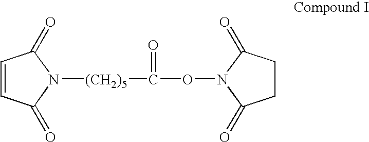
C1=CC(=O)N([(CH2)5]C(=O)ON2C(=O)CCC2=O)C1=O
